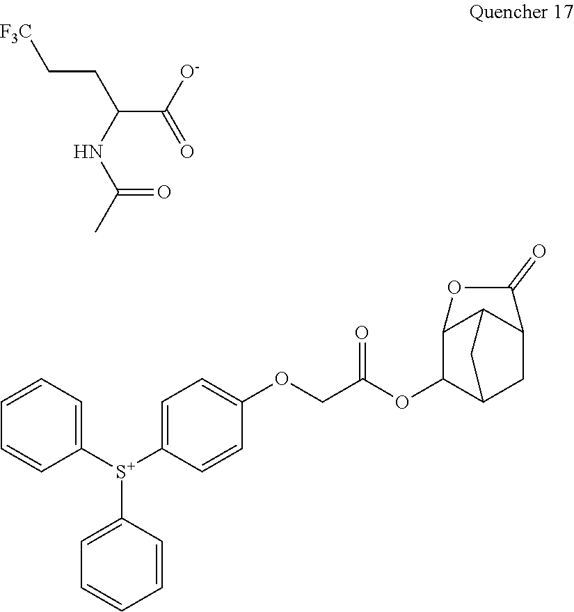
C(CC(C([O-])=O)NC(C)=O)[F3C].C1([S+](C2=CC=C(OCC(=O)OC3C4CC5C(C3OC5=O)C4)C=C2)C2=CC=CC=C2)=CC=CC=C1
